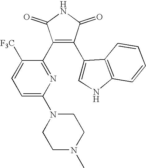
C1(C2=NC(N3CCN(C)CC3)=CC=C2[F3C])=C(C2=CNC3=C2C=CC=C3)C(=O)NC1=O
